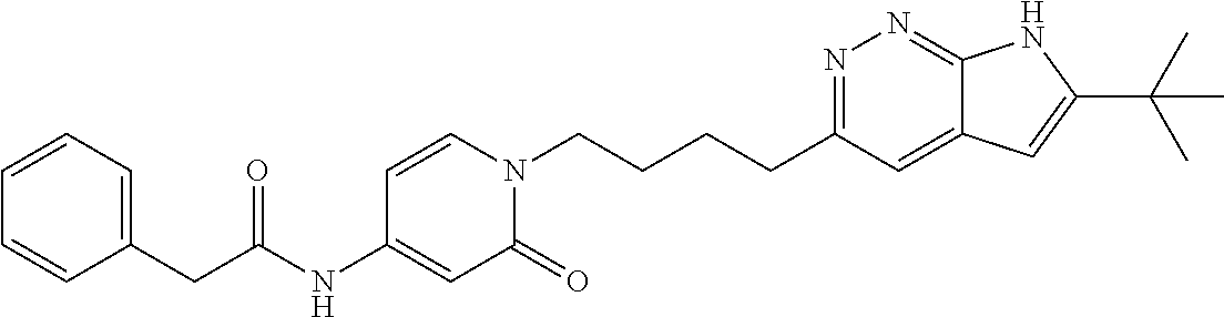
C(CCN1C=CC(NC(CC2=CC=CC=C2)=O)=CC1=O)CC1=NN=C2C(=C1)C=C(C(C)(C)C)N2
